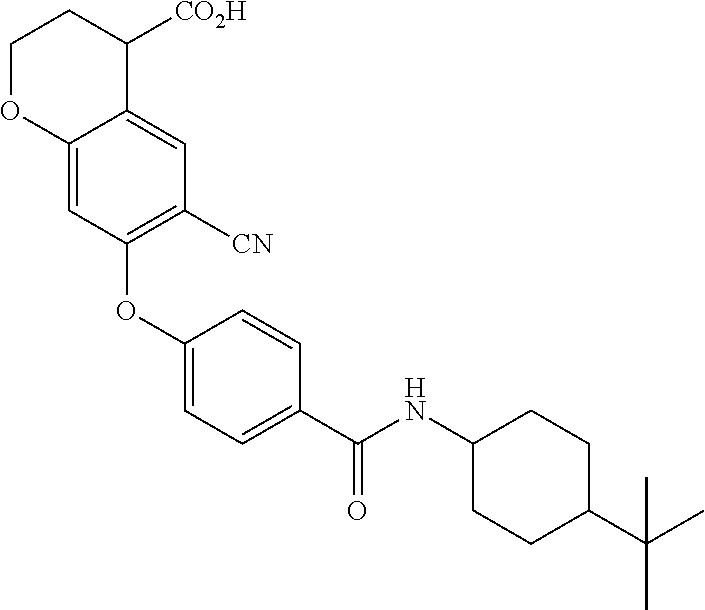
C1(OC2=C([CN])C=C3C(=C2)OCCC3[CO2H])=CC=C(C(NC2CCC(C(C)(C)C)CC2)=O)C=C1
